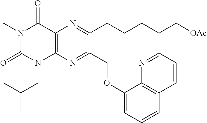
C12=C(N=C(COC3=CC=CC4=C3N=CC=C4)C(CCCCC[OAc])=N1)N(CC(C)C)C(=O)N(C)C2=O
